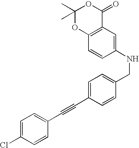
C1(NCC2=CC=C(C#CC3=CC=C(Cl)C=C3)C=C2)=CC2=C(C=C1)OC(C)(C)OC2=O
